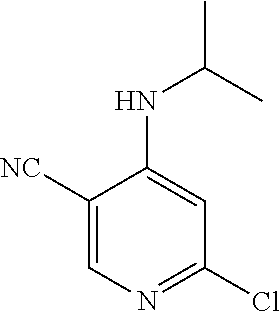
C1([NC])=CN=C(Cl)C=C1NC(C)C
